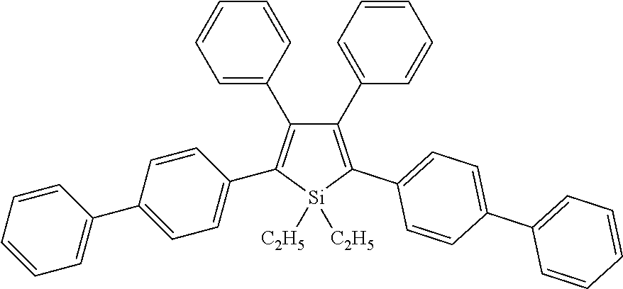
C1=C(C2=C(C3=CC=C(C4=CC=CC=C4)C=C3)[Si]([C2H5])([C2H5])C(C3=CC=C(C4=CC=CC=C4)C=C3)=C2C2=CC=CC=C2)C=CC=C1
